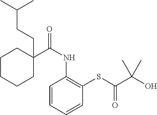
C1(C(NC2=C(SC(C(O)(C)C)=O)C=CC=C2)=O)(CCC(C)C)CCCCC1
